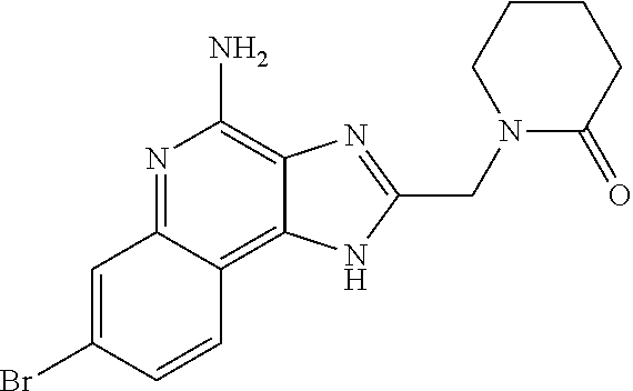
C1=C(Br)C=CC2=C3C(=C(N)N=C12)N=C(CN1C(=O)CCCC1)N3
